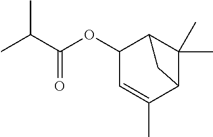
CC(C(OC1C=C(C)C2C(C)(C)C1C2)=O)C
